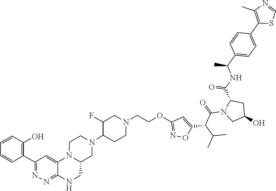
C12=NN=C(C3=C(O)C=CC=C3)C=C1N1C(CN2)CN(C2CCN(CCOC3=NOC(C(C(C)C)C(=O)N4CC(O)CC4C(NC(C4=CC=C(C5=C(C)N=CS5)C=C4)C)=O)=C3)CC2F)CC1
